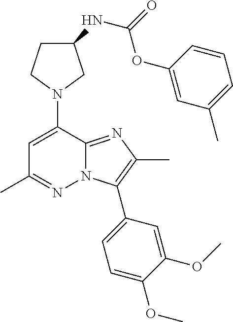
C1C(NC(=O)OC2=CC(C)=CC=C2)CN(C2=CC(C)=NN3C2=NC(C)=C3C2=CC=C(OC)C(OC)=C2)C1
